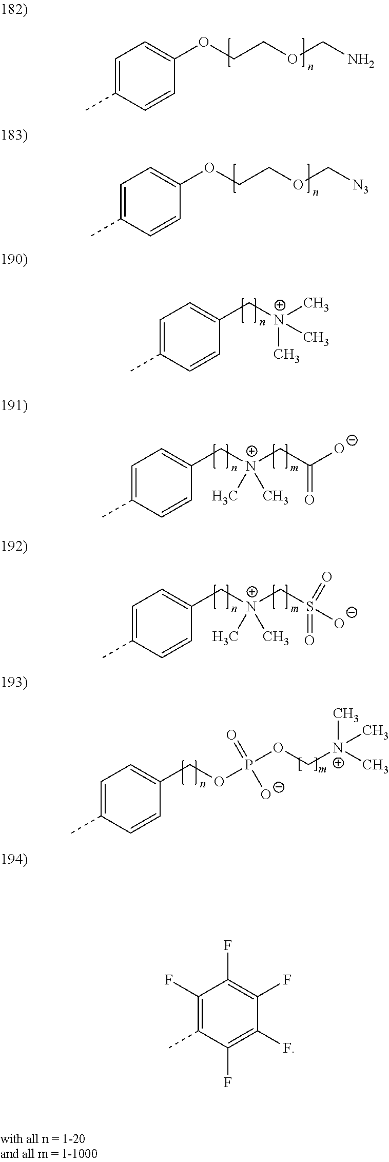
C1=C(C)C=CC(OCCOCN)=C1.C1=C(C)C=CC(OCCOC[N3])=C1.C1=C(C)C=CC(C[N+](C)(C)C)=C1.C1=C(C)C=CC(C[N+](CC([O-])=O)(C)C)=C1.C1=C(C)C=CC(C[N+](CS([O-])(=O)=O)(C)C)=C1.C1=C(C)C=CC(COP(OC[N+](C)(C)C)(=O)[O-])=C1.C1(F)=C(C)C(F)=C(F)C(F)=C1F
